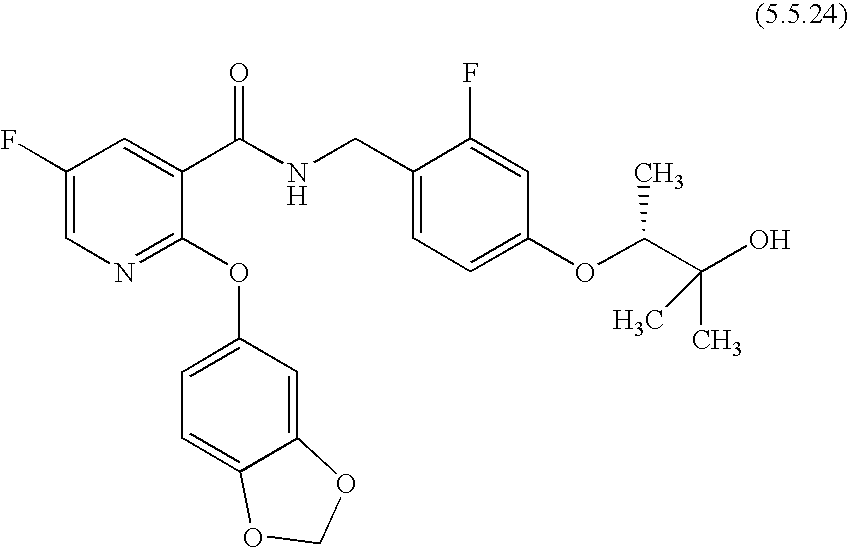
C1=C(F)C=C(C(NCC2=CC=C(OC(C(O)(C)C)C)C=C2F)=O)C(OC2=CC=C3C(=C2)OCO3)=N1
